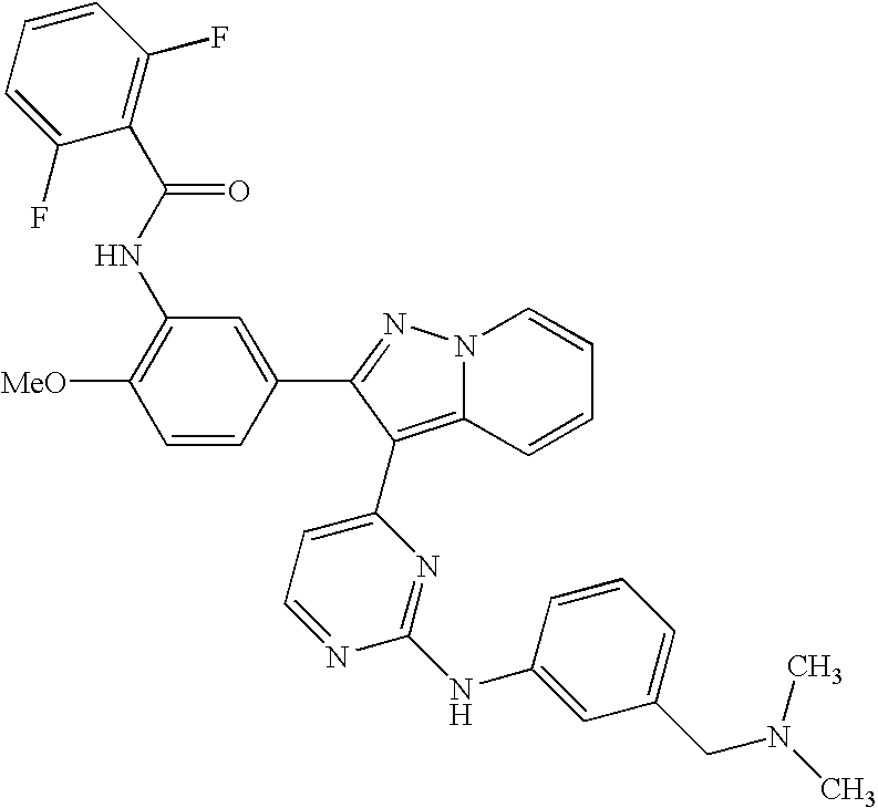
C1([MeO])=C(NC(C2=C(F)C=CC=C2F)=O)C=C(C2=NN3C(=C2C2=CC=NC(NC4=CC(CN(C)C)=CC=C4)=N2)C=CC=C3)C=C1
